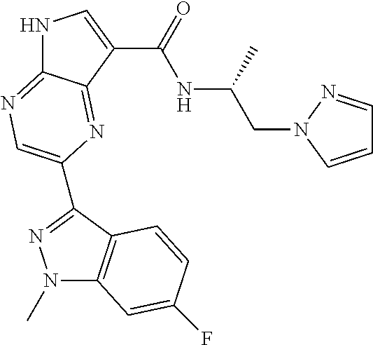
N1C2=NC=C(C3=NN(C)C4=C3C=CC(F)=C4)N=C2C(C(=O)NC(CN2N=CC=C2)C)=C1
